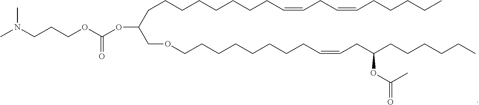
CN(CCCOC(OC(COCCCCCCCCC=CCC(CCCCCC)OC(=O)C)CCCCCCCCC=CCC=CCCCCC)=O)C
